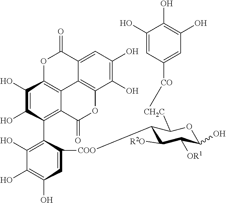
C1(O)=C(O)C=C([COO]C2C([R2O])C([OR1])C(O)OC2[CH2C][CO]C2=CC(O)=C(O)C(O)=C2)C(C2=C3C4=C(C(O)=C2O)OC(=O)C2=CC(O)=C(O)C(=C42)OC3=O)=C1O
